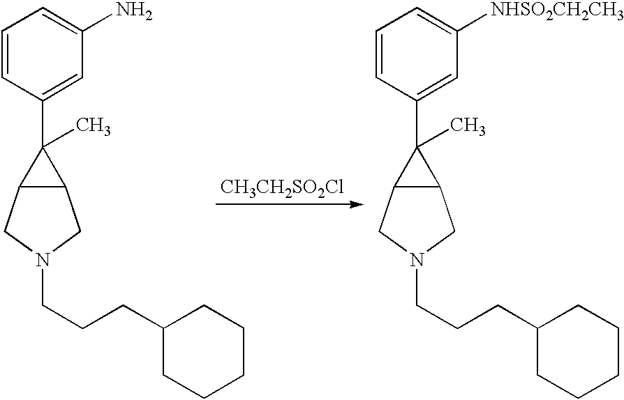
C1=CC(C2(C)C3C2CN(CCCC2CCCCC2)C3)=CC(N)=C1.C1=CC(C2(C)C3C2CN(CCCC2CCCCC2)C3)=CC([NHSO2CH2CH3])=C1.[CH3CH2SO2Cl]
